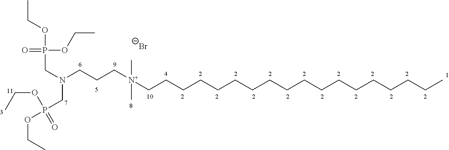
C[N+](CCCN(CP(OCC)(OCC)=O)CP(OCC)(OCC)=O)(CCCCCCCCCCCCCCCCCC)C.[Br-]
